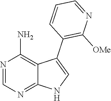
N1=CN=C2C(=C1N)C(C1=C([OMe])N=CC=C1)=CN2
